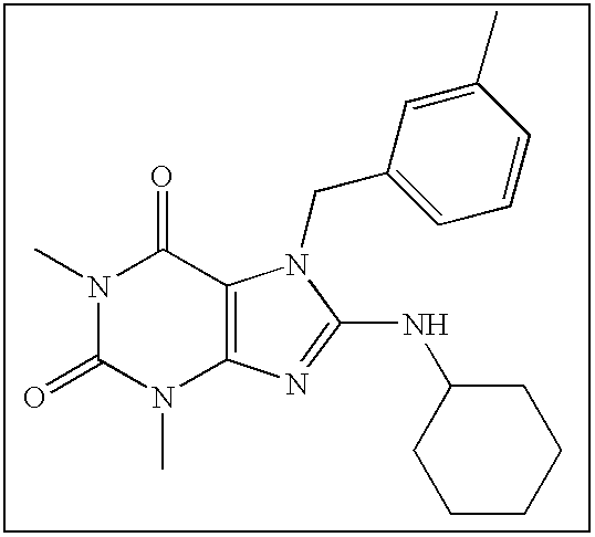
CN1C(=O)N(C)C2=C(C1=O)N(CC1=CC=CC(C)=C1)C(NC1CCCCC1)=N2
